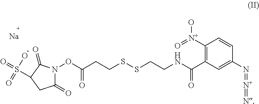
O(C(CCSSCCNC(=O)C1=C([N+](=O)O)C=CC(N=[N+]=N)=C1)=O)N1C(=O)CC(S(=O)(O)=O)C1=O.[Na]
